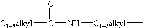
C(=O)([C15alkyl])N[C16alkyl]C
